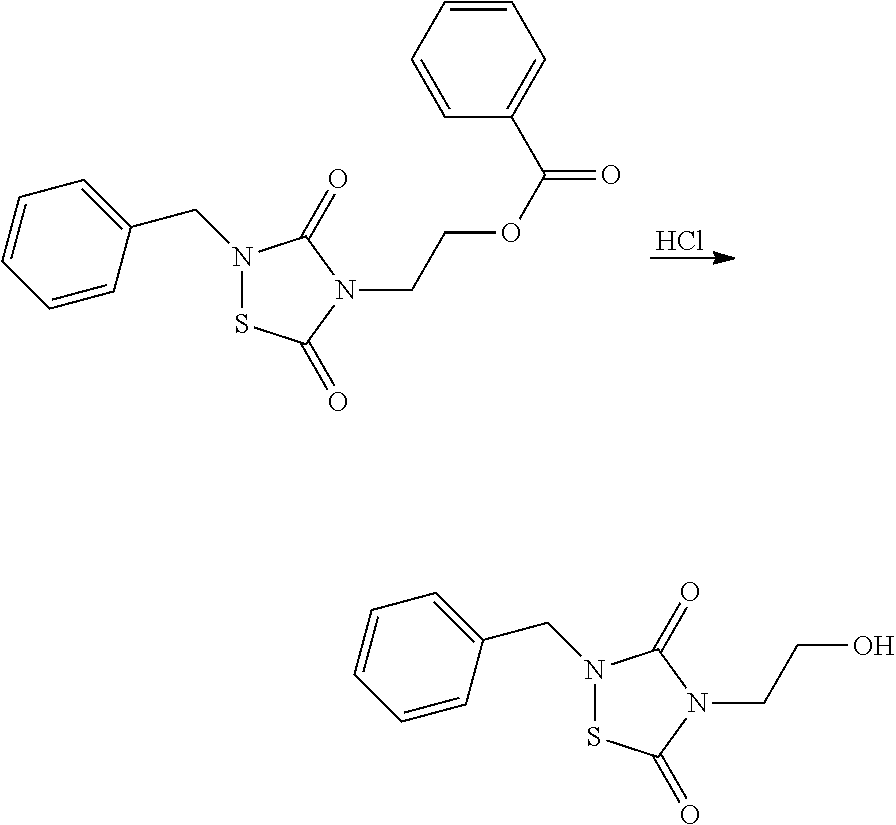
C1=CC(CN2SC(=O)N(CCO)C2=O)=CC=C1.C1=CC(CN2SC(=O)N(CCOC(=O)C3=CC=CC=C3)C2=O)=CC=C1.Cl
